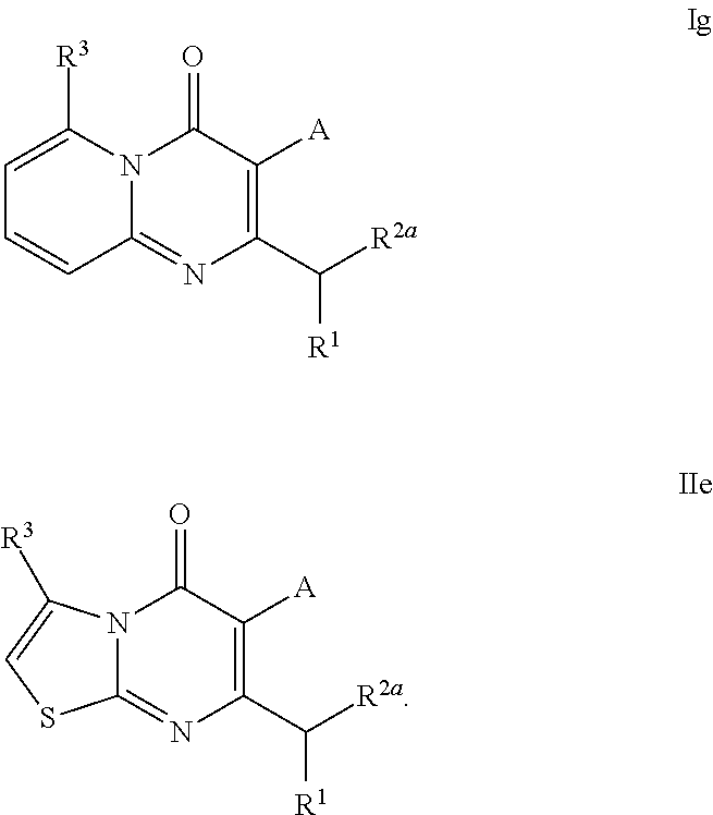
C1(C([R2a])[R1])=C([A])C(=O)N2C(=N1)SC=C2[R3].C1(C([R2a])[R1])=C([A])C(=O)N2C(=N1)C=CC=C2[R3]
